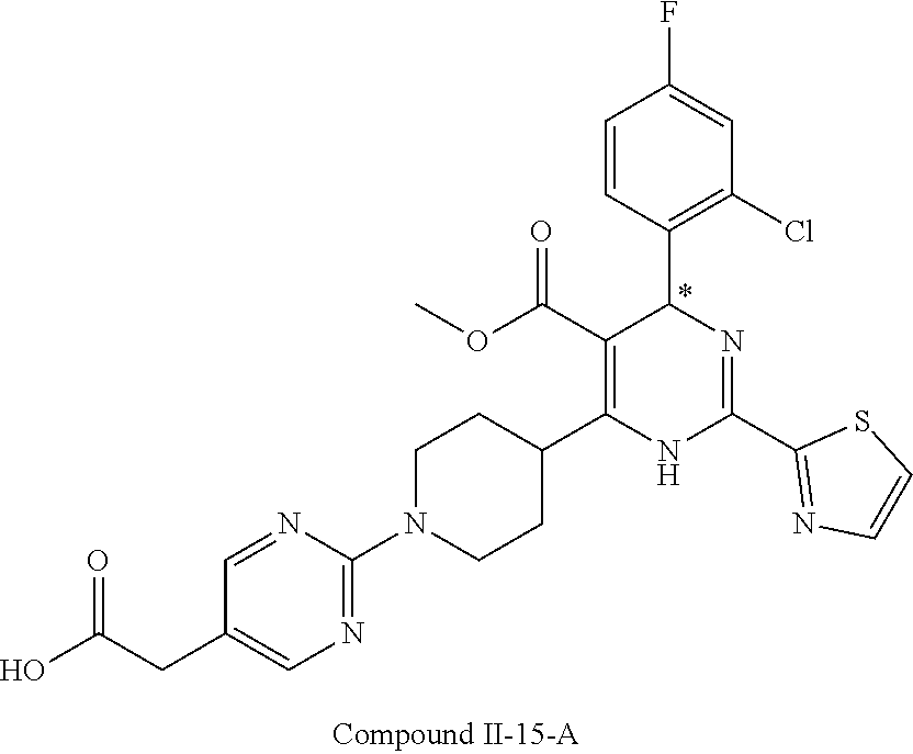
C1=C(F)C=CC(C2N=C(C3=NC=CS3)NC(C3CCN(C4=NC=C(CC(O)=O)C=N4)CC3)=C2C(OC)=O)=C1Cl
